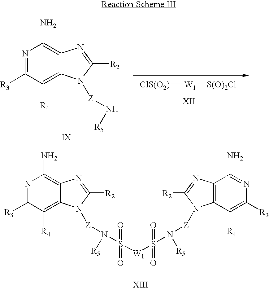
N1=C([R3])C([R4])=C2C(=C1N)N=C([R2])N2[Z]N[R5].[ClS(O2)][W1][S(O)2Cl].N1=C([R3])C([R4])=C2C(=C1N)N=C([R2])N2[Z]N([R5])S([W1]S(N([Z]N1C2=C(C(N)=NC([R3])=C2[R4])N=C1[R2])[R5])(=O)=O)(=O)=O
